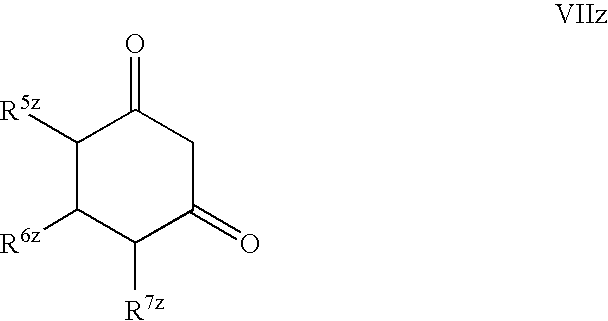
C1([R5z])C([R6z])C([R7z])C(=O)CC1=O
